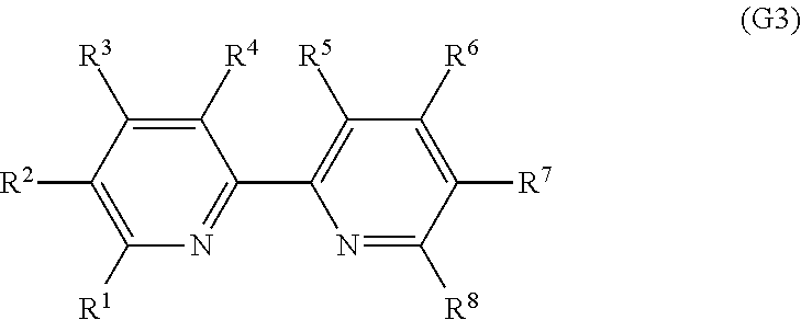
C1(C2=C([R5])C([R6])=C([R7])C([R8])=N2)=NC([R1])=C([R2])C([R3])=C1[R4]
